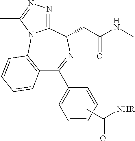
C12=C(C=CC=C1)N1C(=NN=C1C)C(CC(NC)=O)N=C2C1=CC=CC=C1.CC([NHR])=O
